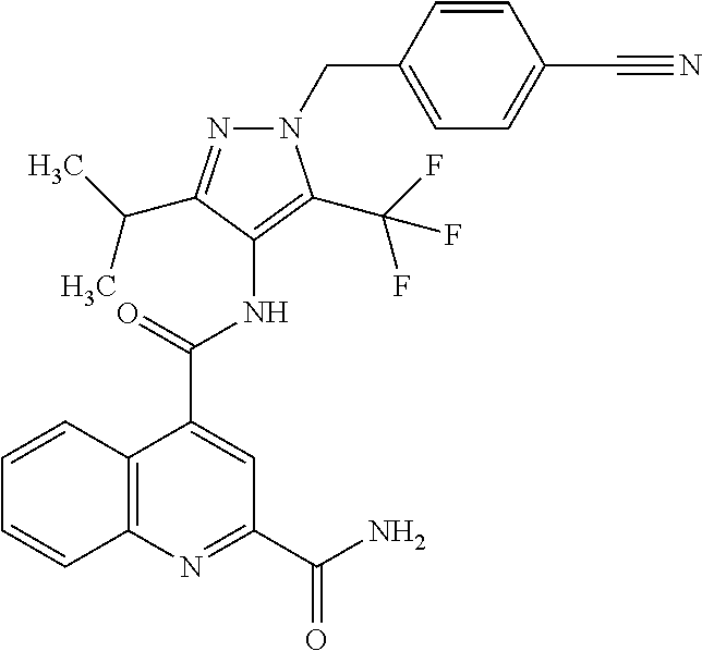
C12=C(N=C(C(=O)N)C=C1C(=O)NC1=C(C(F)(F)F)N(CC3=CC=C(C#N)C=C3)N=C1C(C)C)C=CC=C2
